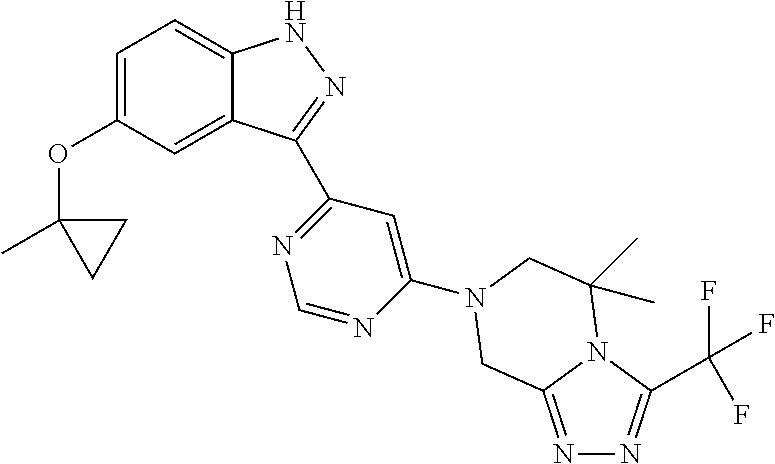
C1=C(OC2(C)CC2)C=C2C(=C1)NN=C2C1=NC=NC(N2CC(C)(C)N3C(C(F)(F)F)=NN=C3C2)=C1
